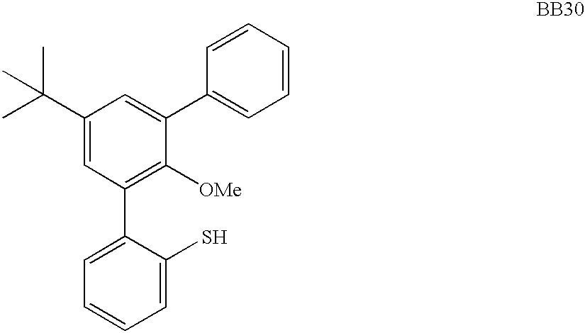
C1=CC=C(S)C(C2=C([OMe])C(C3=CC=CC=C3)=CC(C(C)(C)C)=C2)=C1
